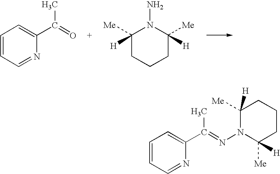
C1=CC=NC(C(=O)C)=C1.C1([H])([Me])CCCC([H])([Me])N1N.C1=CC=NC(C(=NN2C([H])([Me])CCCC2([Me])[H])C)=C1
